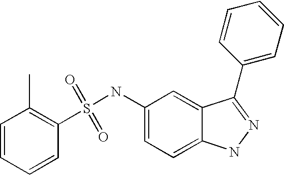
S(=O)(=O)(NC1=CC=C2C(=C1)C(C1=CC=CC=C1)=NN2)C1=C(C)C=CC=C1
